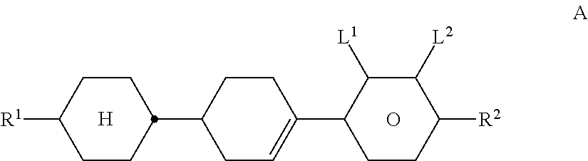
[R1]C1CCC(C2CCC(C3CCC([R2])C([L2])C3[L1])=CC2)CC1.[H].O
